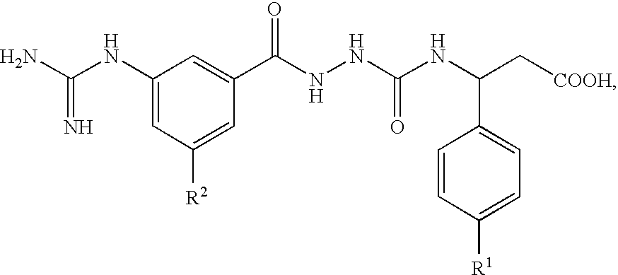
C1(NC(N)=N)=CC([R2])=CC(C(NNC(NC(C[COOH])C2=CC=C([R1])C=C2)=O)=O)=C1
